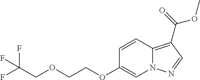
C1=CC2=C(C(=O)OC)C=NN2C=C1OCCOCC(F)(F)F
